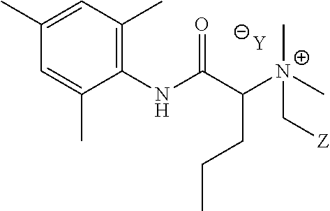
[Y].C1=C(C)C(NC(C([N+](C[Z])(C)C)CCC)=O)=C(C)C=C1C
